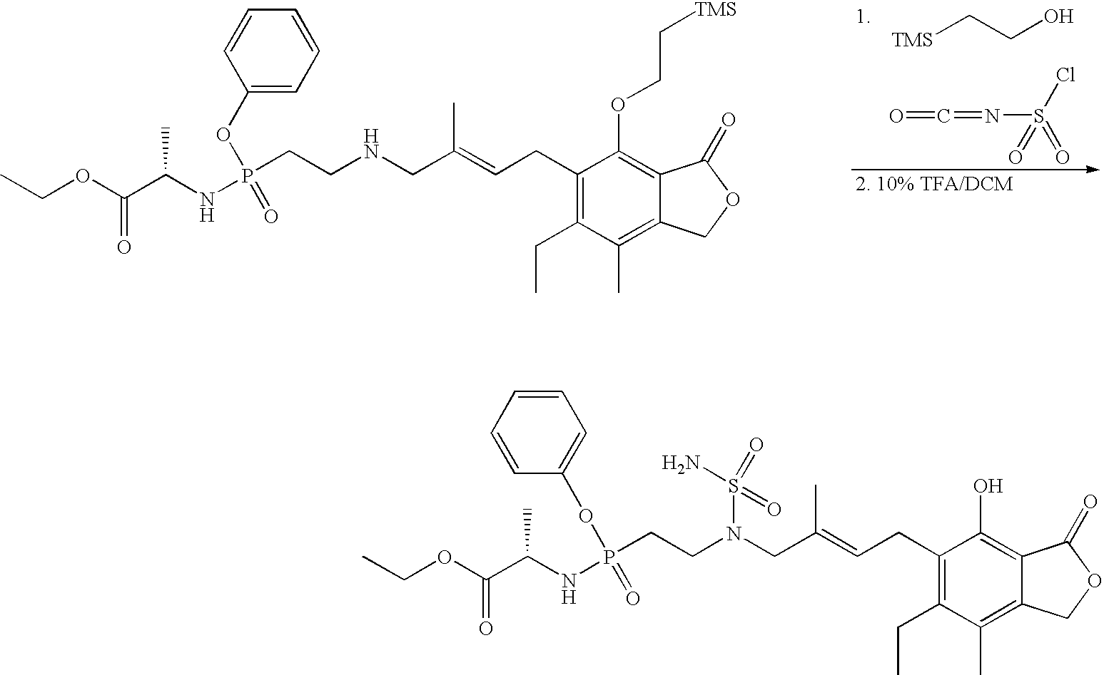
C1(CC=C(CN(CCP(NC(C(OCC)=O)C)(=O)OC2=CC=CC=C2)S(N)(=O)=O)C)=C(CC)C(C)=C2C(=C1O)C(=O)OC2.C1(CC=C(CNCCP(OC2=CC=CC=C2)(NC(C(OCC)=O)C)=O)C)=C(CC)C(C)=C2C(=C1OCC[TMS])C(=O)OC2.[TMS]CCO.O=C=NS(Cl)(=O)=O
